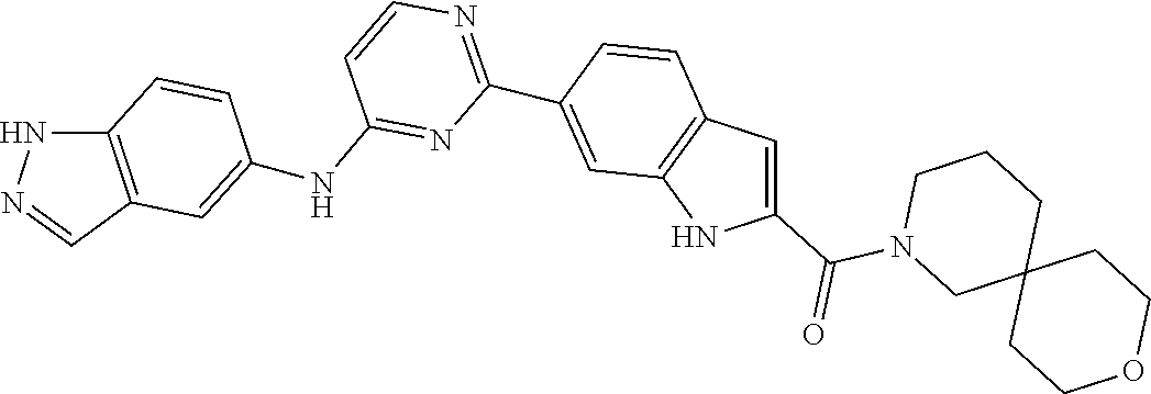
C1(C2=CC3=C(C=C(C(N4CC5(CCOCC5)CCC4)=O)N3)C=C2)=NC=CC(NC2=CC3=C(NN=C3)C=C2)=N1
